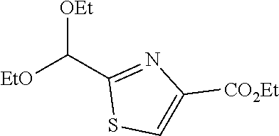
[OEt]C(C1=NC([CO2Et])=CS1)[EtO]
